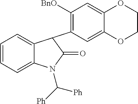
C1=CC=C2C(=C1)C(C1=C([BnO])C=C3C(=C1)OCCO3)C(=O)N2C([Ph])[Ph]
